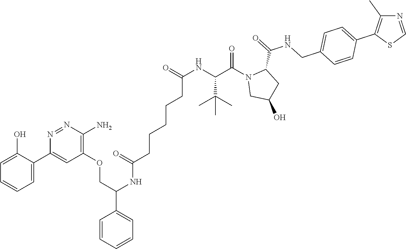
C1=C(O)C(C2=CC(OCC(NC(=O)CCCCCC(=O)NC(C(N3CC(O)CC3C(NCC3=CC=C(C4=C(C)N=CS4)C=C3)=O)=O)C(C)(C)C)C3=CC=CC=C3)=C(N)N=N2)=CC=C1
